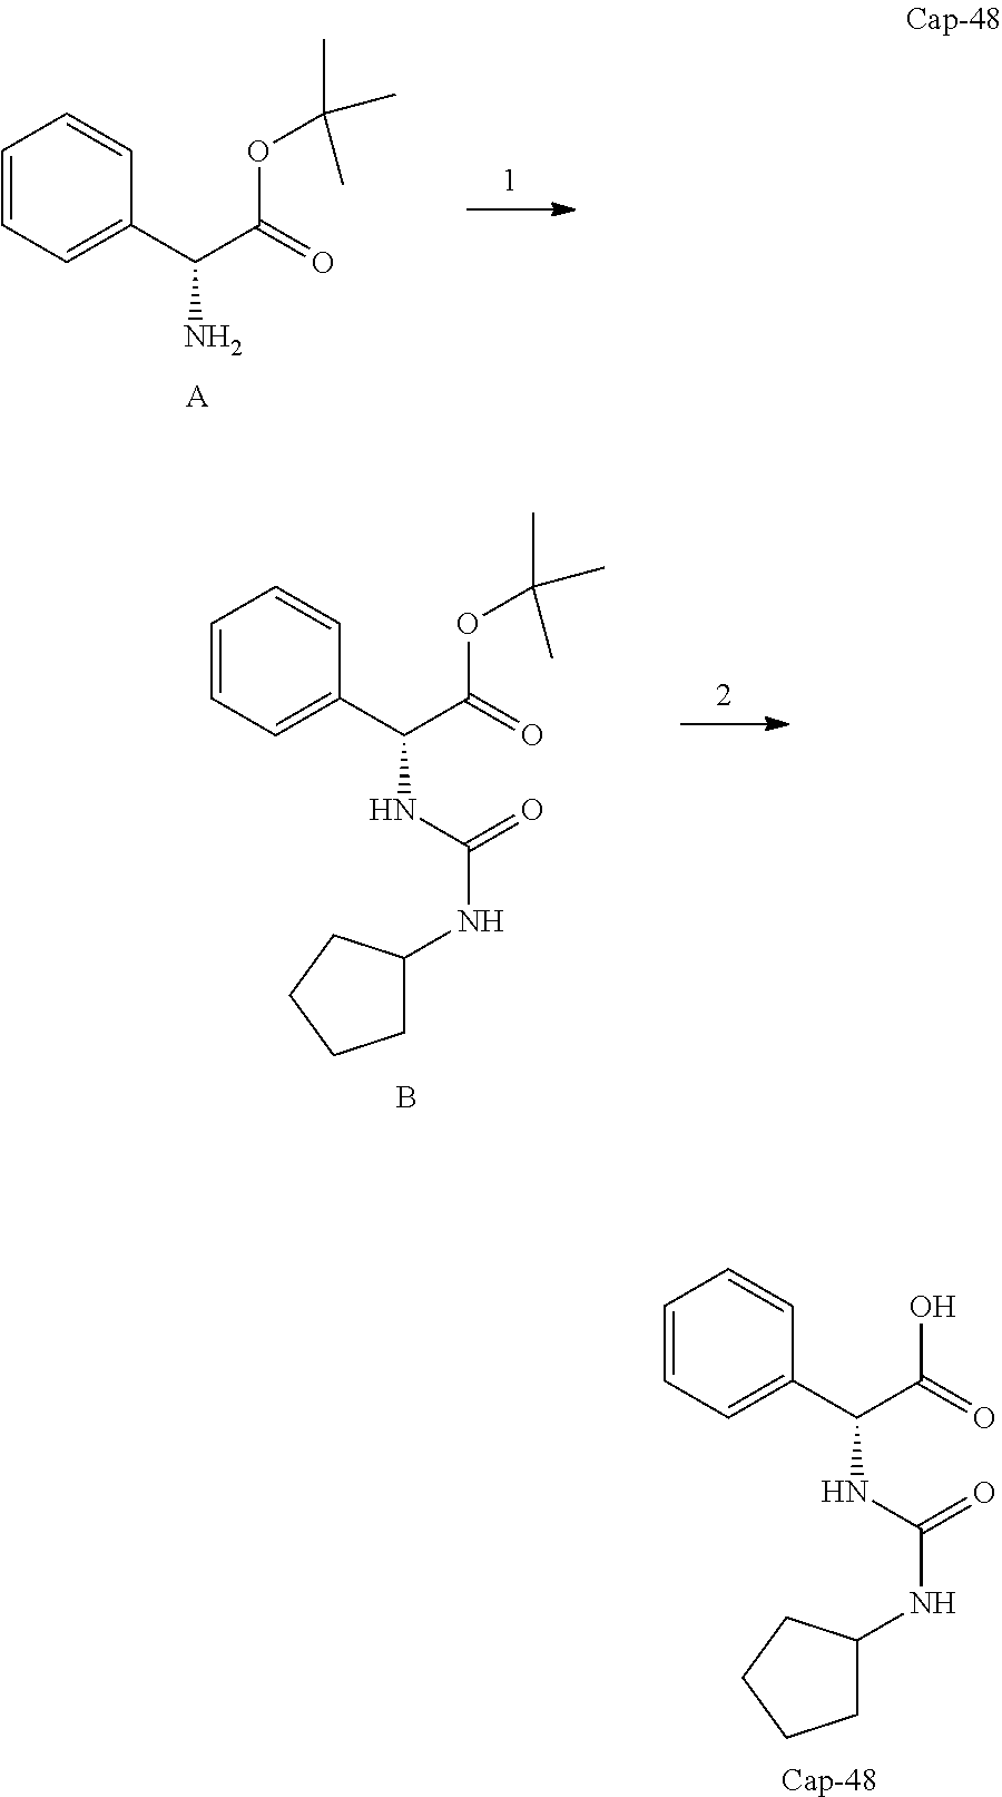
C1=CC=C(C(N)C(OC(C)(C)C)=O)C=C1.[A].[Cap-48].C1=CC=C(C(NC(=O)NC2CCCC2)C(O)=O)C=C1.B.C1=CC=C(C(NC(=O)NC2CCCC2)C(OC(C)(C)C)=O)C=C1
